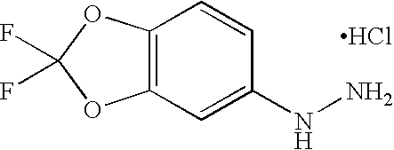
C12=C(C=C(NN)C=C1)OC(F)(F)O2.Cl
